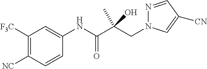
C1([F3C])=C([NC])C=CC(NC(C(CN2N=CC([CN])=C2)(C)O)=O)=C1
